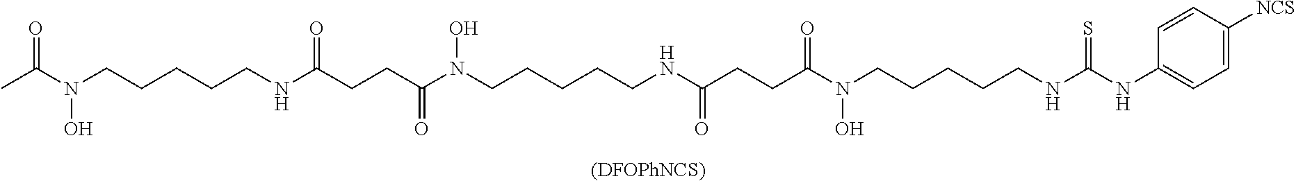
CC(N(CCCCCNC(CCC(N(CCCCCNC(CCC(N(CCCCCNC(NC1=CC=C([NCS])C=C1)=S)O)=O)=O)O)=O)=O)O)=O.[(DFOPhNCS)]
